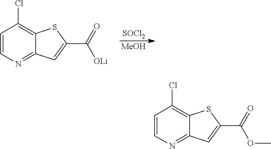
C1=CN=C2C(=C1Cl)SC(C([OLi])=O)=C2.[SOCl2].[MeOH].C1=CN=C2C(=C1Cl)SC(C(OC)=O)=C2
